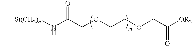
[Si(CH2)n](NC(COCCOCC([OR2])=O)=O)C
